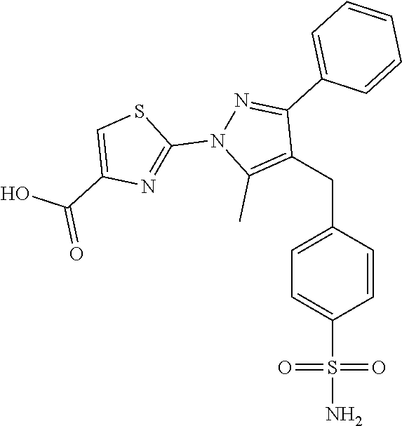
C(C1=C(C)N(C2=NC(C(=O)O)=CS2)N=C1C1=CC=CC=C1)C1=CC=C(S(N)(=O)=O)C=C1
